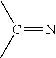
C(=N)(C)C
